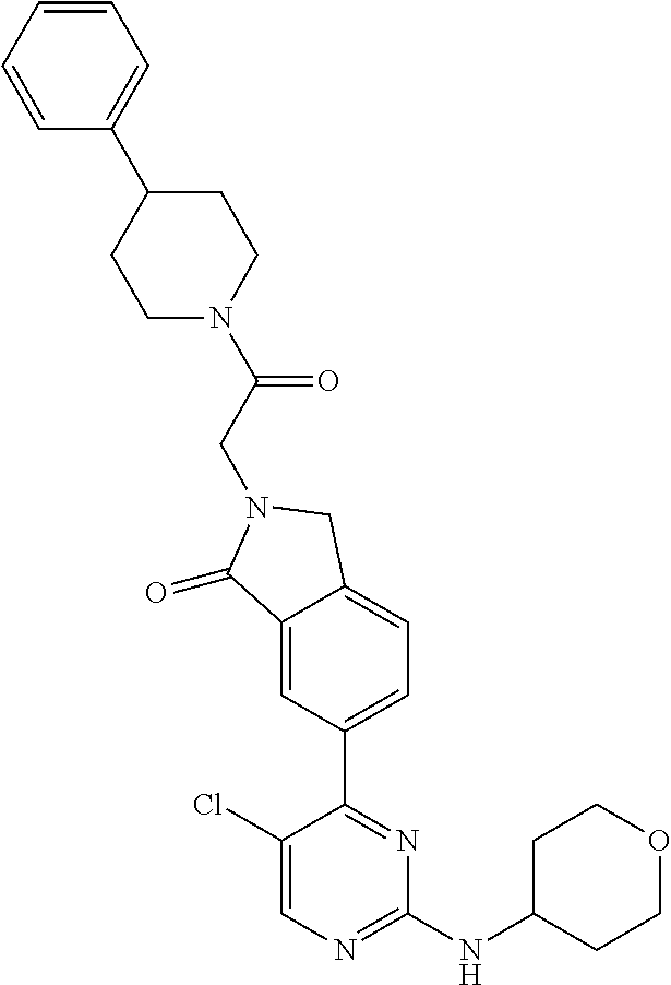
C1CC(NC2=NC=C(Cl)C(C3=CC=C4C(=C3)C(=O)N(CC(=O)N3CCC(C5=CC=CC=C5)CC3)C4)=N2)CCO1
